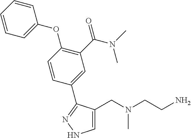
C1=C(CN(CCN)C)C(C2=CC(C(=O)N(C)C)=C(OC3=CC=CC=C3)C=C2)=NN1
